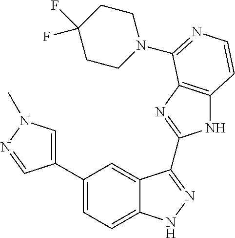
C1(C2=CC=C3C(=C2)C(C2=NC4=C(N2)C=CN=C4N2CCC(F)(F)CC2)=NN3)=CN(C)N=C1
